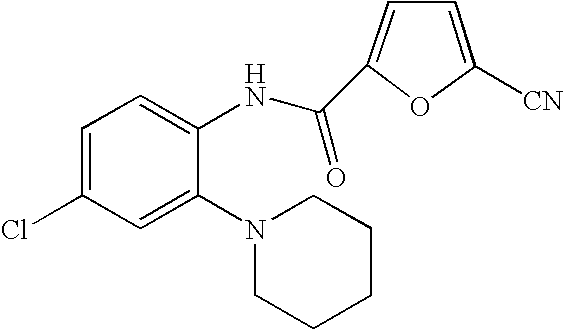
C1=C(Cl)C=C(N2CCCCC2)C(NC(C2=CC=C([CN])O2)=O)=C1
